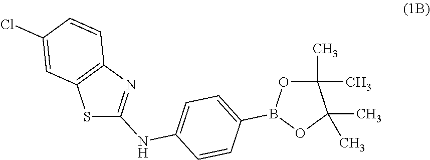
C1(B2OC(C)(C)C(C)(C)O2)=CC=C(NC2=NC3=C(S2)C=C(Cl)C=C3)C=C1
